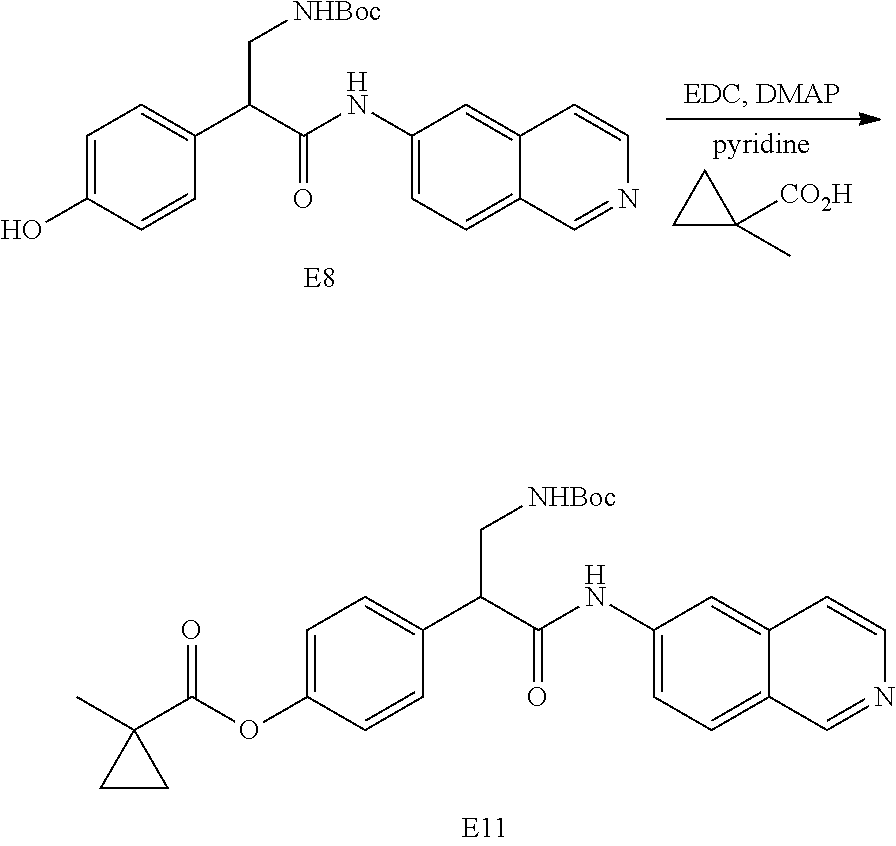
C1=C(O)C=CC(C(C(NC2=CC=C3C(=C2)C=CN=C3)=O)C[NHBoc])=C1.C1C(C)([CO2H])C1.C1=C(OC(C2(C)CC2)=O)C=CC(C(C(NC2=CC=C3C(=C2)C=CN=C3)=O)C[NHBoc])=C1
